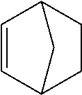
C1=CC2CCC1C2
